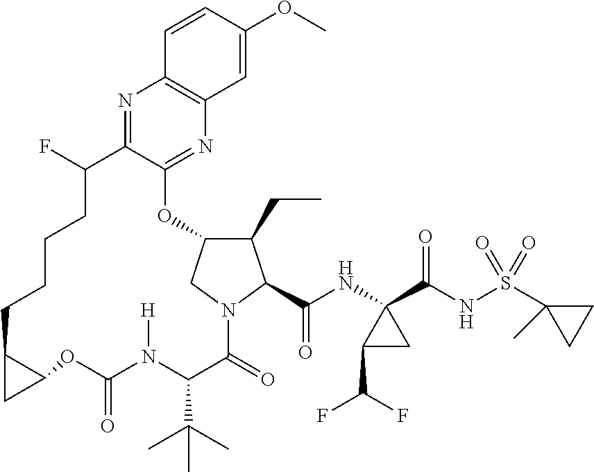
C1(CC)C2CN(C1C(NC1(C(NS(=O)(=O)C3(C)CC3)=O)C(C(F)F)C1)=O)C(=O)C(C(C)(C)C)N([H])C(=O)OC1C(CCCCC(F)C3=NC4=C(N=C3O2)C=C(OC)C=C4)C1
